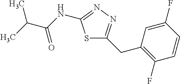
S1C(CC2=C(F)C=CC(F)=C2)=NN=C1NC(C(C)C)=O
